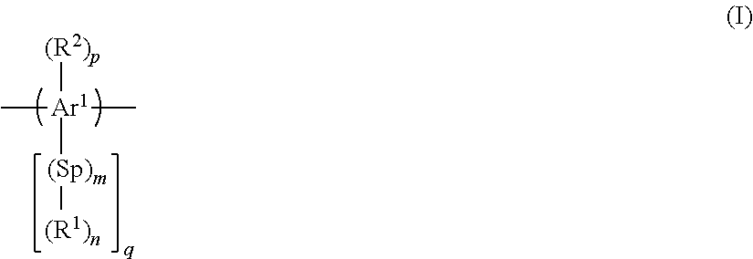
C[Ar1](C)([(R2)p])[(Sp)m][(R1)n]
